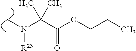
CN(C(C(OCCC)=O)(C)C)[R23]
